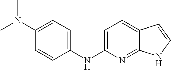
C1=C(NC2=CC=C(N(C)C)C=C2)N=C2C(=C1)C=CN2
